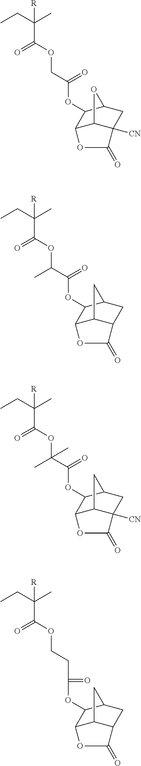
CCC(C)(C(OCC(OC1C2C3C([CN])(CC1O3)C(=O)O2)=O)=O)[R].CCC(C)(C(OC(C(OC1C2C3C(CC1C3)C(=O)O2)=O)C)=O)[R].CCC(C)(C(OC(C(OC1C2C3C([CN])(CC1C3)C(=O)O2)=O)(C)C)=O)[R].CCC(C)(C(OCCC(=O)OC1C2C3C(CC1C3)C(=O)O2)=O)[R]
